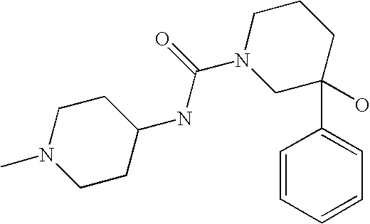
C1CN(C)CCC1NC(=O)N1CC(C2=CC=CC=C2)(O)CCC1
